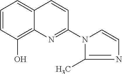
C1=CC(O)=C2C(=C1)C=CC(N1C=CN=C1C)=N2
